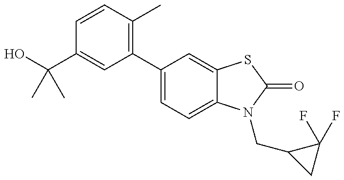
C1(C(O)(C)C)=CC(C2=CC=C3C(=C2)SC(=O)N3CC2CC2(F)F)=C(C)C=C1
